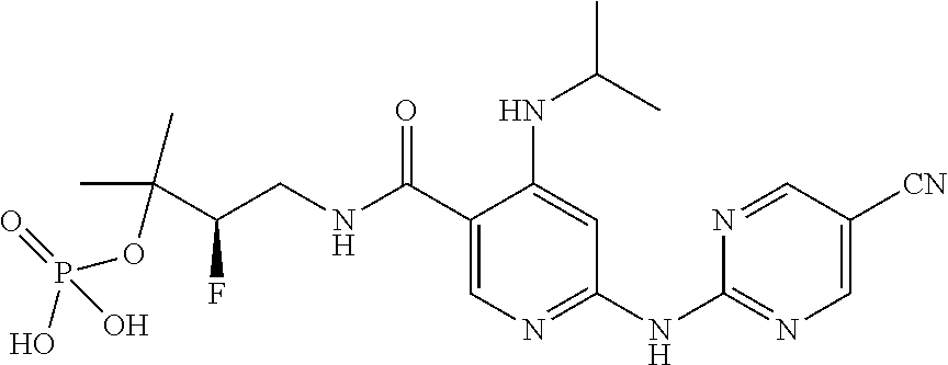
C1(C(NCC(C(C)(C)OP(=O)(O)O)F)=O)=CN=C(NC2=NC=C([CN])C=N2)C=C1NC(C)C
